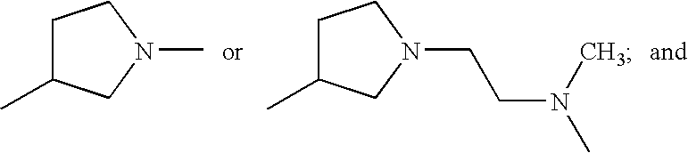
C1C(C)CN(C)C1.C1C(C)CN(CCN(C)C)C1
